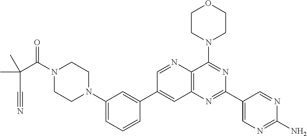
C1=CC(C2=CC3=C(C(N4CCOCC4)=NC(C4=CN=C(N)N=C4)=N3)N=C2)=CC(N2CCN(C(C(C)(C#N)C)=O)CC2)=C1
